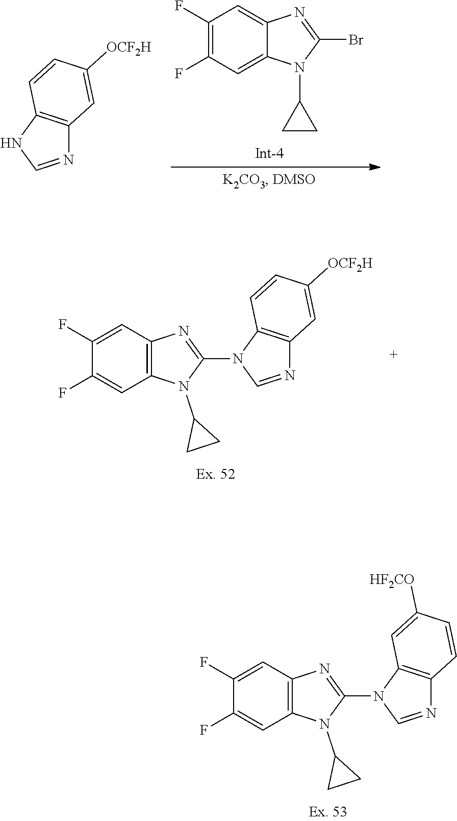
N1=C(Br)N(C2CC2)C2=CC(F)=C(F)C=C12.C12=C(C=C([OCF2H])C=C1)N=CN2.C12=C(C=C([OCF2H])C=C1)N=CN2C1=NC2=C(N1C1CC1)C=C(F)C(F)=C2.C12=C(C=CC([HF2CO])=C1)N=CN2C1=NC2=C(N1C1CC1)C=C(F)C(F)=C2
